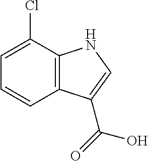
C1=C(Cl)C2=C(C=C1)C(C(=O)O)=CN2
